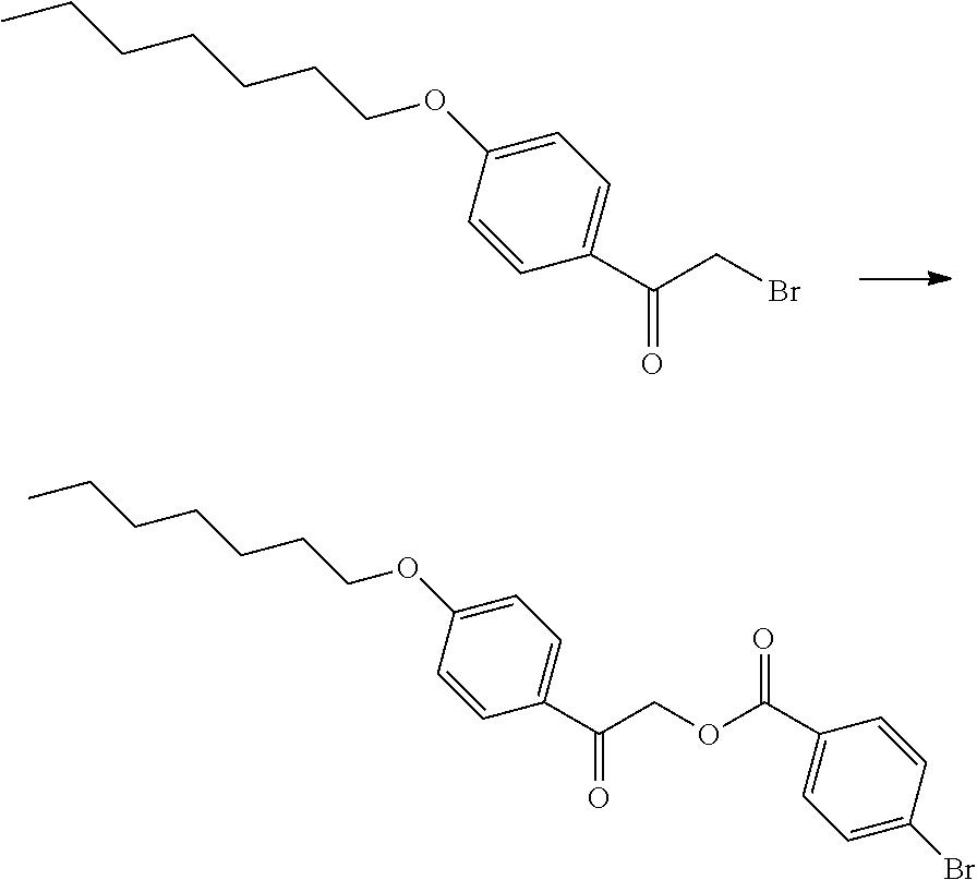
C1(C(CBr)=O)=CC=C(OCCCCCCC)C=C1.C1(C(COC(C2=CC=C(Br)C=C2)=O)=O)=CC=C(OCCCCCCC)C=C1
